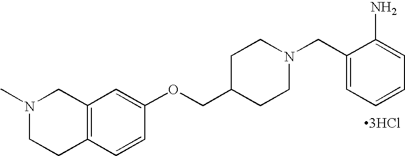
[3HCl].N1(C)CCC2=C(C1)C=C(OCC1CCN(CC3=CC=CC=C3N)CC1)C=C2
